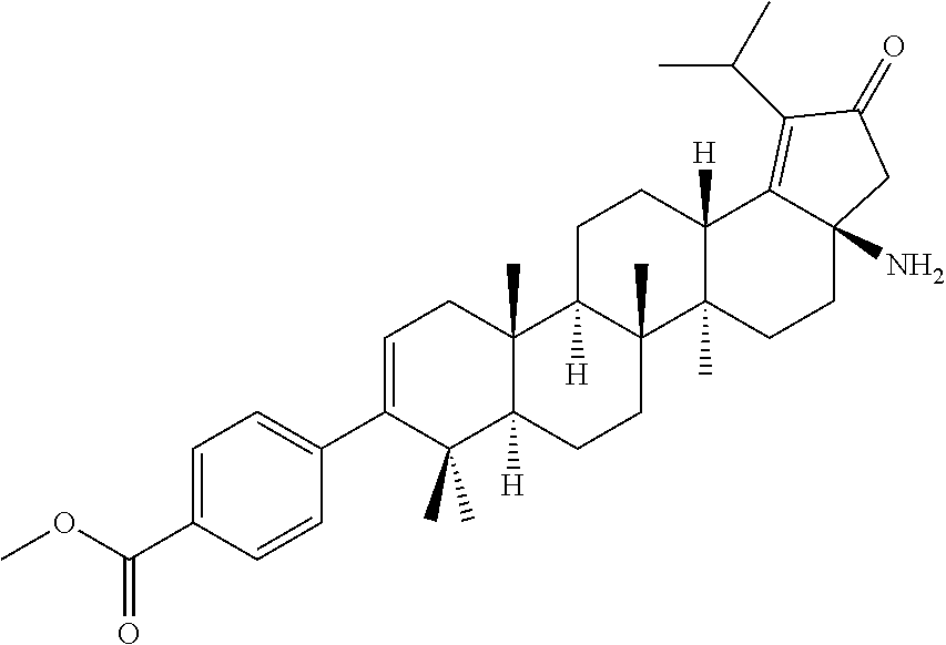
C1=C(C(OC)=O)C=CC(C2=CCC3(C)C([H])(C2(C)C)CCC2(C)C3([H])CCC3([H])C2(C)CCC2(N)C3=C(C(C)C)C(=O)C2)=C1
